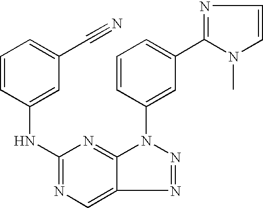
C1=CC(NC2=NC=C3N=NN(C4=CC(C5=NC=CN5C)=CC=C4)C3=N2)=CC(C#N)=C1
